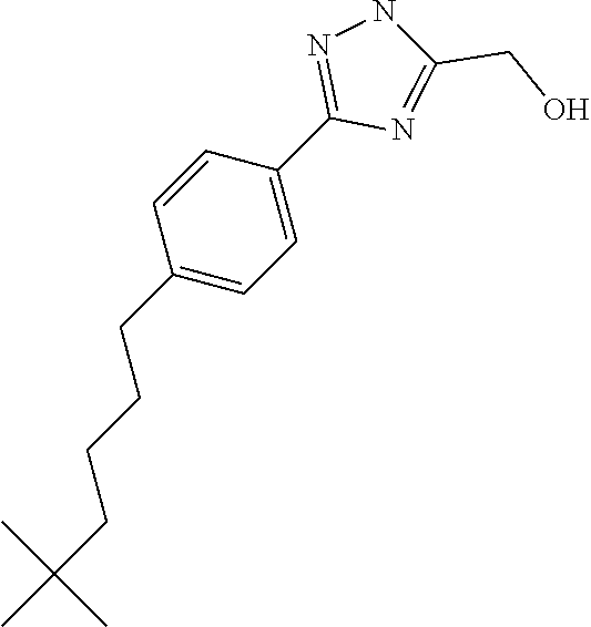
C1(CCCCC(C)(C)C)=CC=C(C2=NNC(CO)=N2)C=C1
